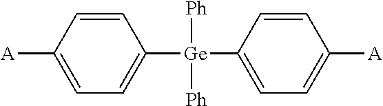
C1([Ge](C2=CC=C([A])C=C2)([Ph])[Ph])=CC=C([A])C=C1
